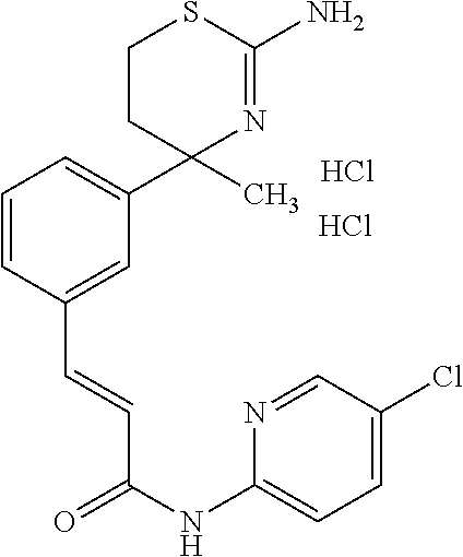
C1(C2(C)N=C(N)SCC2)=CC=CC(C=CC(NC2=CC=C(Cl)C=N2)=O)=C1.Cl.Cl
